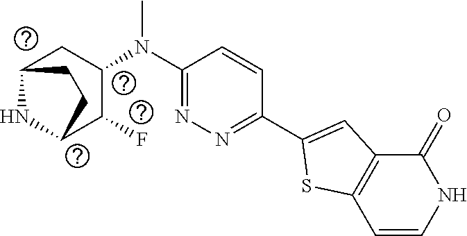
C1(N(C2CC3NC(C2F)CC3)C)=NN=C(C2=CC3=C(C=CNC3=O)S2)C=C1
